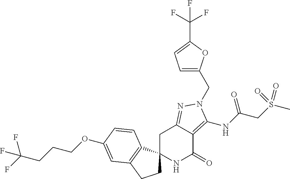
O(C1=CC2=C(C3(CC2)NC(=O)C2=C(NC(CS(C)(=O)=O)=O)N(CC4=CC=C(C(F)(F)F)O4)N=C2C3)C=C1)CCCC(F)(F)F
